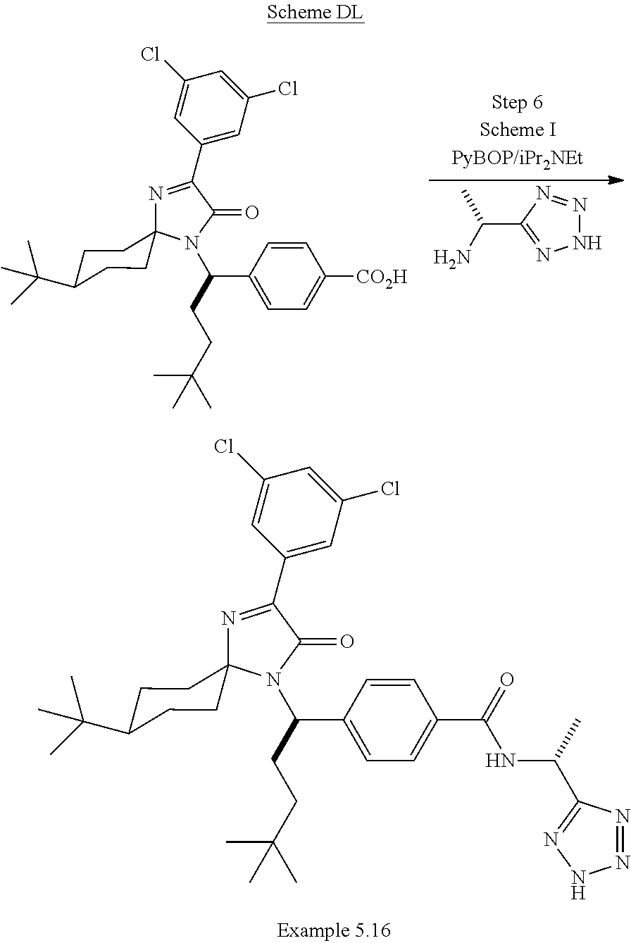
N1N=NC(C(N)C)=N1.C1(C2=NC3(CCC(C(C)(C)C)CC3)N(C(C3=CC=C([CO2H])C=C3)CCC(C)(C)C)C2=O)=CC(Cl)=CC(Cl)=C1.C1(C2=NC3(CCC(C(C)(C)C)CC3)N(C(C3=CC=C(C(=O)NC(C)C4=NNN=N4)C=C3)CCC(C)(C)C)C2=O)=CC(Cl)=CC(Cl)=C1
